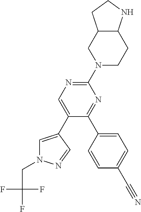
C1(C2=NC(N3CCC4C(C3)CCN4)=NC=C2C2=CN(CC(F)(F)F)N=C2)=CC=C(C#N)C=C1
